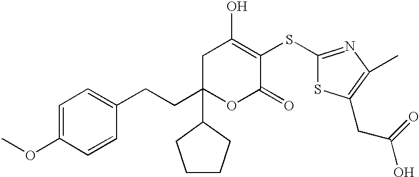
C1(OC)=CC=C(CCC2(C3CCCC3)OC(=O)C(SC3=NC(C)=C(CC(=O)O)S3)=C(O)C2)C=C1
